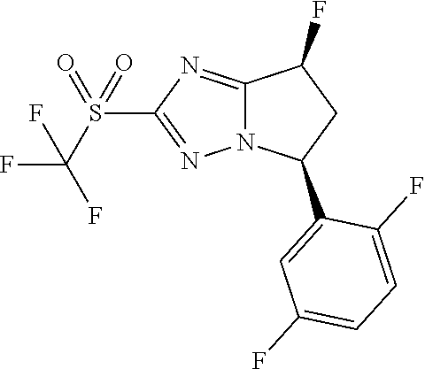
S(C1=NN2C(=N1)C(F)CC2C1=CC(F)=CC=C1F)(C(F)(F)F)(=O)=O
